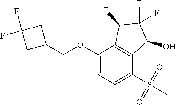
C1(OCC2CC(F)(F)C2)=CC=C(S(C)(=O)=O)C2=C1C(F)C(F)(F)C2O
